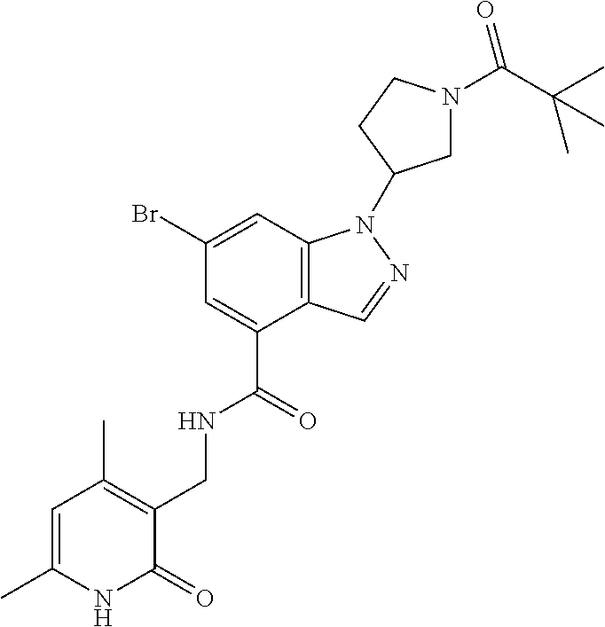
C12=C(C=C(Br)C=C1C(=O)NCC1=C(C)C=C(C)NC1=O)N(C1CN(C(C(C)(C)C)=O)CC1)N=C2
